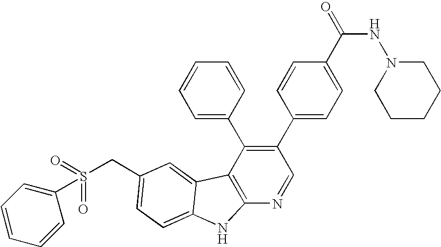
C(C1=CC=C2C(=C1)C1=C(N=CC(C3=CC=C(C(NN4CCCCC4)=O)C=C3)=C1C1=CC=CC=C1)N2)S(C1=CC=CC=C1)(=O)=O
